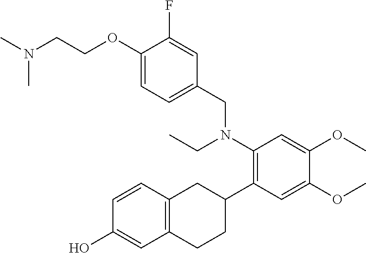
C1=CC2=C(C=C1O)CCC(C1=C(N(CC)CC3=CC=C(OCCN(C)C)C(F)=C3)C=C(OC)C(OC)=C1)C2
